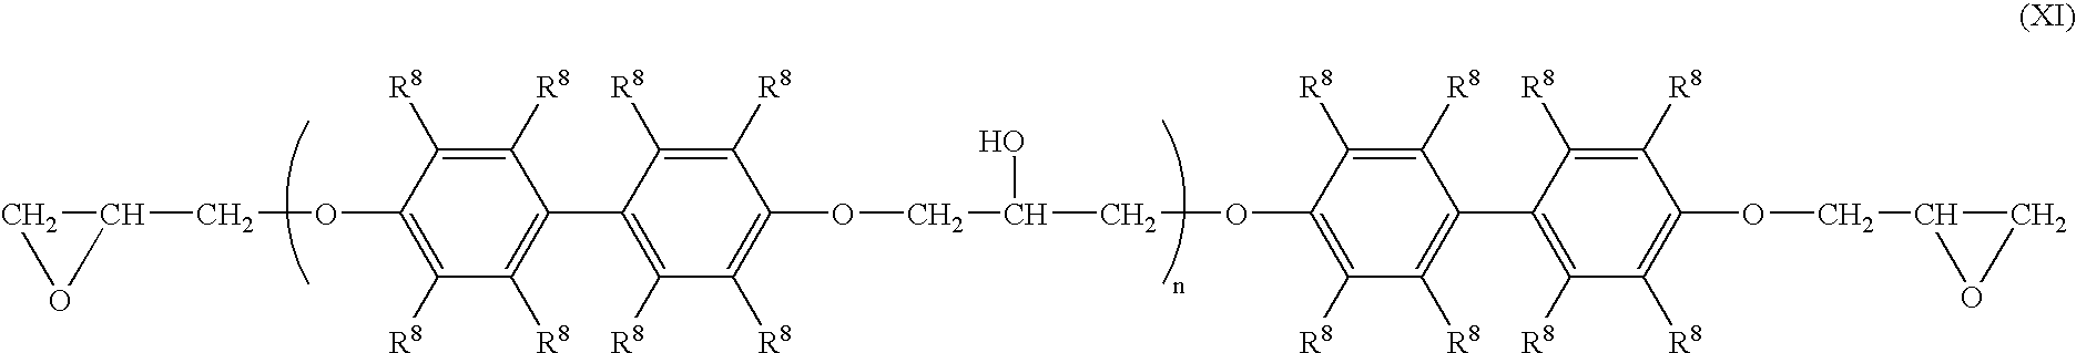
C1C(COC2=C([R8])C([R8])=C(C3=C([R8])C([R8])=C(OCC(COC4=C([R8])C([R8])=C(C5=C([R8])C([R8])=C(OCC6CO6)C([R8])=C5[R8])C([R8])=C4[R8])O)C([R8])=C3[R8])C([R8])=C2[R8])O1
